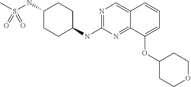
C1=C(OC2CCOCC2)C2=NC(NC3CCC(NS(C)(=O)=O)CC3)=NC=C2C=C1
